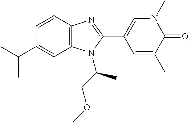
C1(C(C)C)=CC2=C(C=C1)N=C(C1=CN(C)C(=O)C(C)=C1)N2C(COC)C
